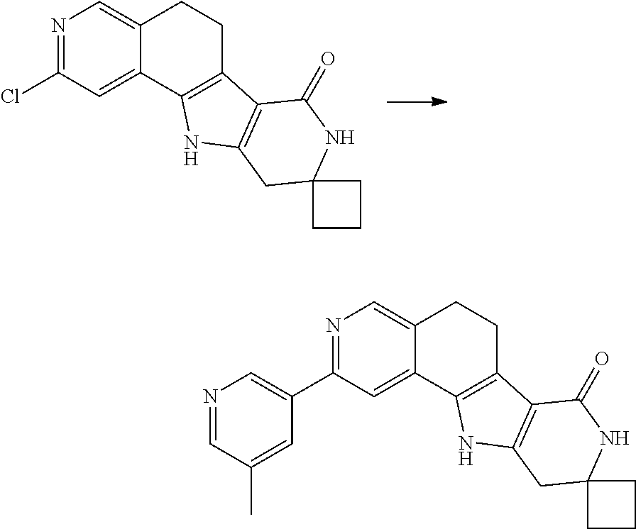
N1=C(Cl)C=C2C(=C1)CCC1=C2NC2=C1C(=O)NC1(C2)CCC1.N1=C(C2=CN=CC(C)=C2)C=C2C(=C1)CCC1=C2NC2=C1C(=O)NC1(C2)CCC1
